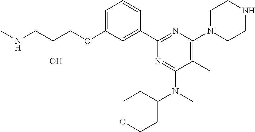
C1=C(OCC(CNC)O)C=C(C2=NC(N3CCNCC3)=C(C)C(N(C3CCOCC3)C)=N2)C=C1
